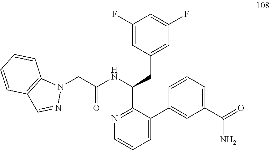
N1=C(C(NC(=O)CN2C3=C(C=N2)C=CC=C3)CC2=CC(F)=CC(F)=C2)C(C2=CC(C(N)=O)=CC=C2)=CC=C1
